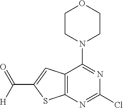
C12=C(N=C(Cl)N=C1N1CCOCC1)SC(C(=O)[H])=C2
